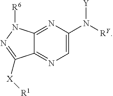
C1=C(N([RY])[Y])N=C2C(=N1)C([X][R1])=NN2[R6]
